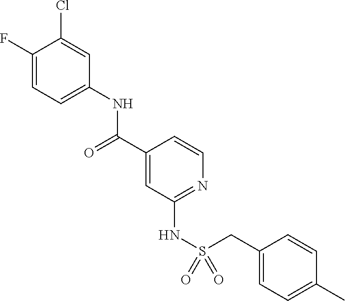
C1(F)=CC=C(NC(C2=CC(NS(=O)(=O)CC3=CC=C(C)C=C3)=NC=C2)=O)C=C1Cl
